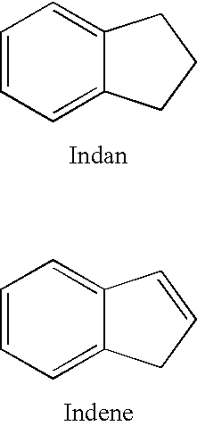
C1=CC=C2C(=C1)CCC2.C1=CC=C2C(=C1)C=CC2
